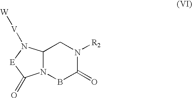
C12N(BC(=O)N([R2])C1)C(=O)[E]N2[V][W]
